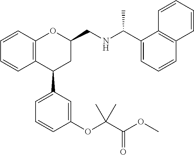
C12=C(C(C3=CC=CC(OC(C(OC)=O)(C)C)=C3)CC(CNC(C)C3=CC=CC4=C3C=CC=C4)O1)C=CC=C2
